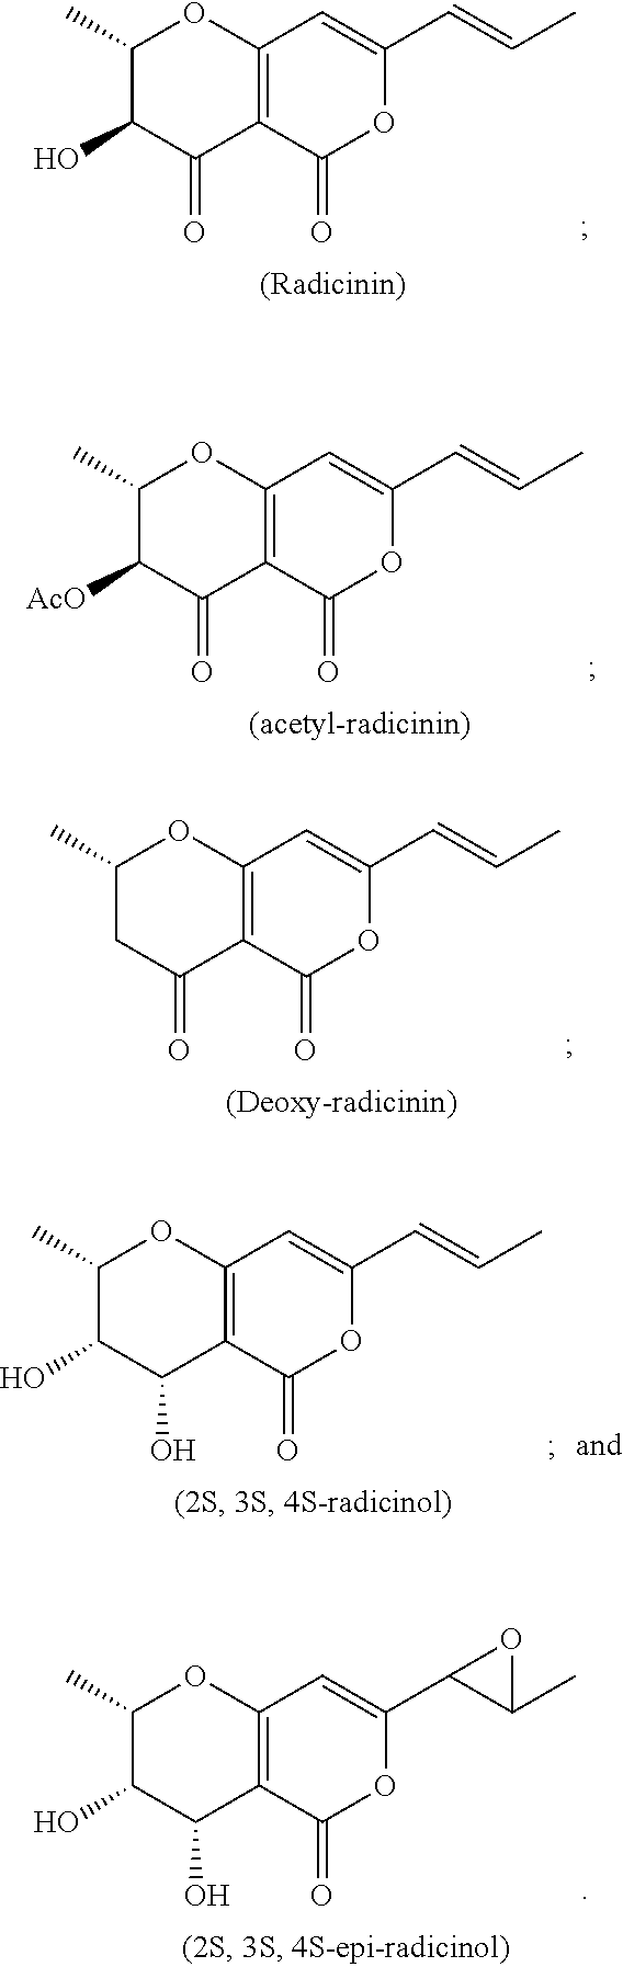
C1(C)C(O)C(=O)C2=C(O1)C=C(C=CC)OC2=O.C1(C)C([AcO])C(=O)C2=C(O1)C=C(C=CC)OC2=O.C1(C)CC(=O)C2=C(O1)C=C(C=CC)OC2=O.C1(C)C(O)C(O)C2=C(O1)C=C(C=CC)OC2=O.C1(C)C(O)C(O)C2=C(O1)C=C(C1C(C)O1)OC2=O
